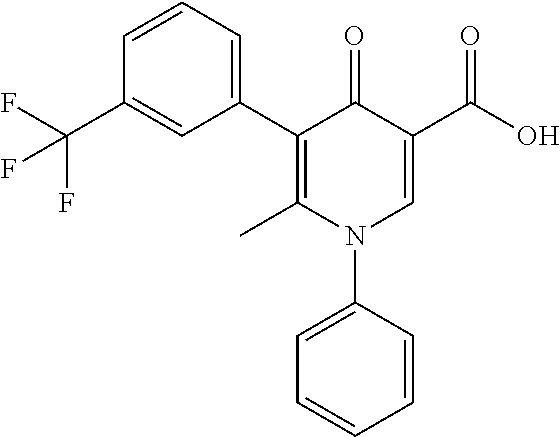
C1(C2=CC=CC(C(F)(F)F)=C2)=C(C)N(C2=CC=CC=C2)C=C(C(=O)O)C1=O
